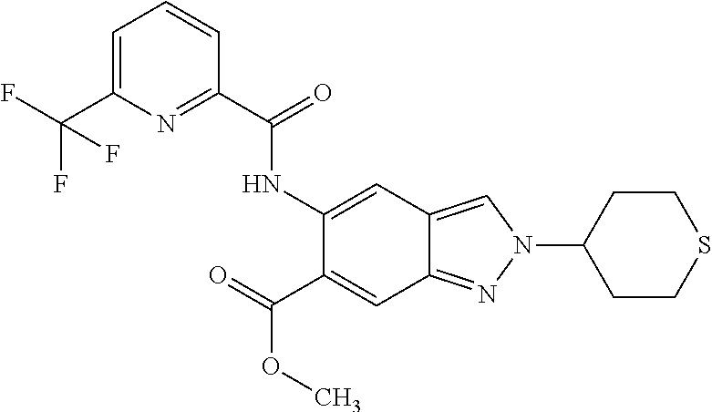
C1=C(C(F)(F)F)N=C(C(=O)NC2=CC3=CN(C4CCSCC4)N=C3C=C2C(=O)OC)C=C1
